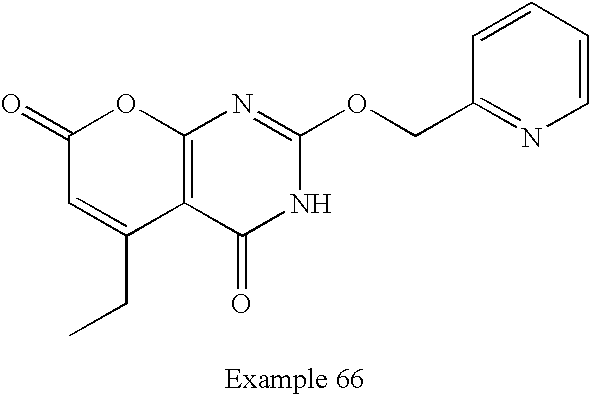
C12=C(C(=O)NC(OCC3=NC=CC=C3)=N1)C(CC)=CC(=O)O2
